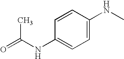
C1=CC(NC(C)=O)=CC=C1NC
